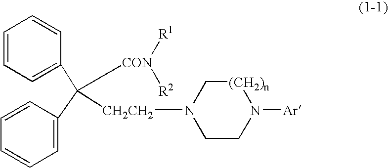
C1=CC=C(C(C2=CC=CC=C2)([CON]([R1])[R2])[CH2CH2]N2CCN([Ar])[(CH2)n]C2)C=C1
